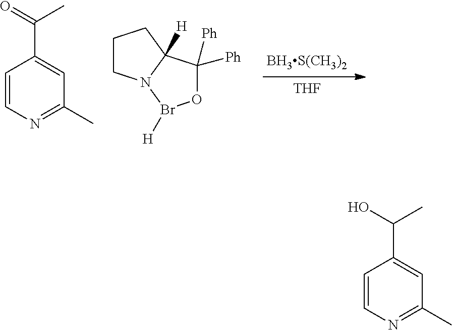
[BH3S(CH3)2].[THF].C1=CN=C(C)C=C1C(=O)C.C1CN2C([H])(C1)C([Ph])([Ph])OBr2[H].C1=CN=C(C)C=C1C(O)C
